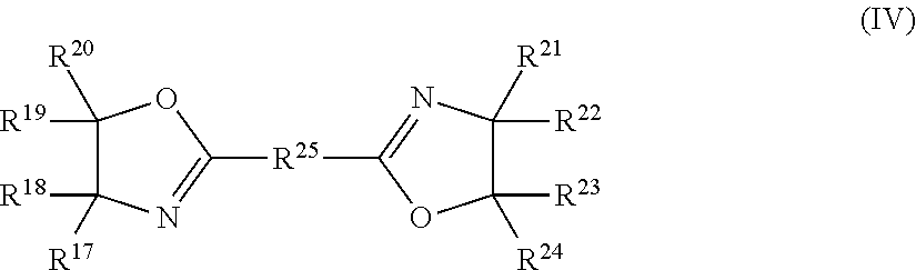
C1([R20])([R19])C([R17])([R18])N=C([R25]C2=NC([R22])([R21])C([R23])([R24])O2)O1
